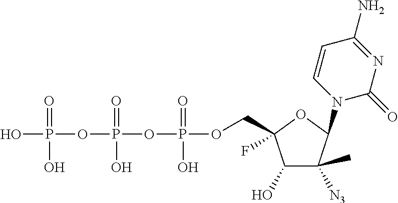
OP(OP(OP(OCC1(F)C(O)C([N3])(C)C(N2C(=O)N=C(N)C=C2)O1)(=O)O)(=O)O)(=O)O
